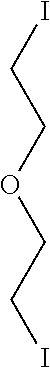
ICCOCCI
